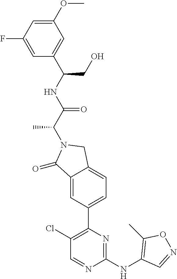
C1(=O)C2=CC(C3=C(Cl)C=NC(NC4=C(C)ON=C4)=N3)=CC=C2CN1C(C(=O)NC(C1=CC(OC)=CC(F)=C1)CO)C
